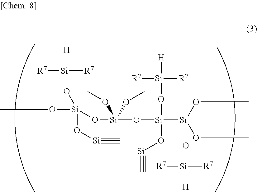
CO[Si](O[Si]#C)(O[Si](OC)(OC)O[Si]([Si](O[Si]([H])([R7])[R7])(OC)OC)(O[Si]([H])([R7])[R7])O[Si]#C)O[Si]([R7])([H])[R7]
